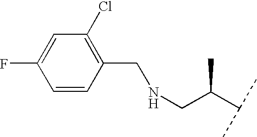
C1=CC(CNCC(C(C)C)C)=C(Cl)C=C1F
